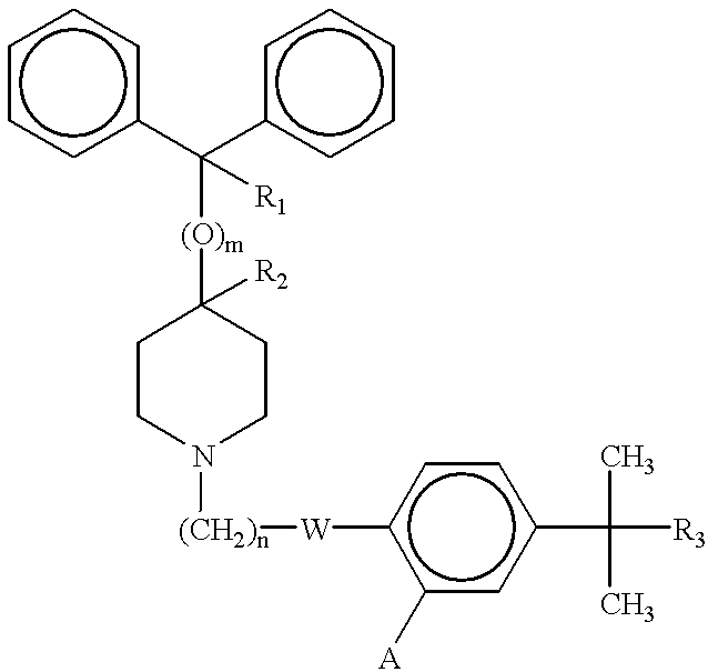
c1ccc(C(c2ccccc2)([(O)m]C2([R2])CCN([(CH2)n][W]c3c([A])cc(C(C)(C)[R3])cc3)CC2)[R1])cc1
